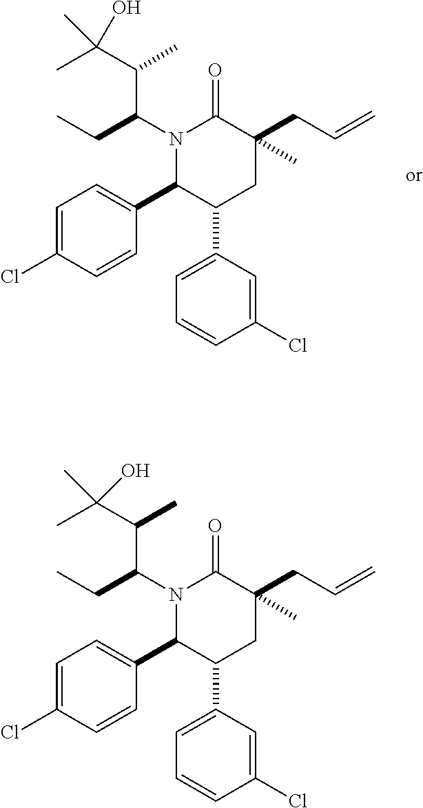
N1(C(CC)C(C(C)(C)O)C)C(C2=CC=C(Cl)C=C2)C(C2=CC=CC(Cl)=C2)CC(CC=C)(C)C1=O.N1(C(CC)C(C(C)(C)O)C)C(C2=CC=C(Cl)C=C2)C(C2=CC=CC(Cl)=C2)CC(CC=C)(C)C1=O
